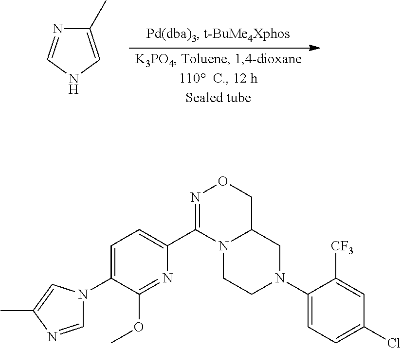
C1(C)=CNC=N1.C1=C(N2C=NC(C)=C2)C(OC)=NC(C2=NOCC3N2CCN(C2=CC=C(Cl)C=C2[CF3])C3)=C1
